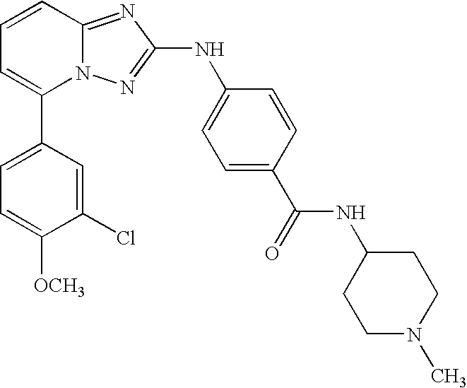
C1(C2=CC=CC3=NC(NC4=CC=C(C(NC5CCN(C)CC5)=O)C=C4)=NN23)=CC=C([OCH3])C(Cl)=C1
